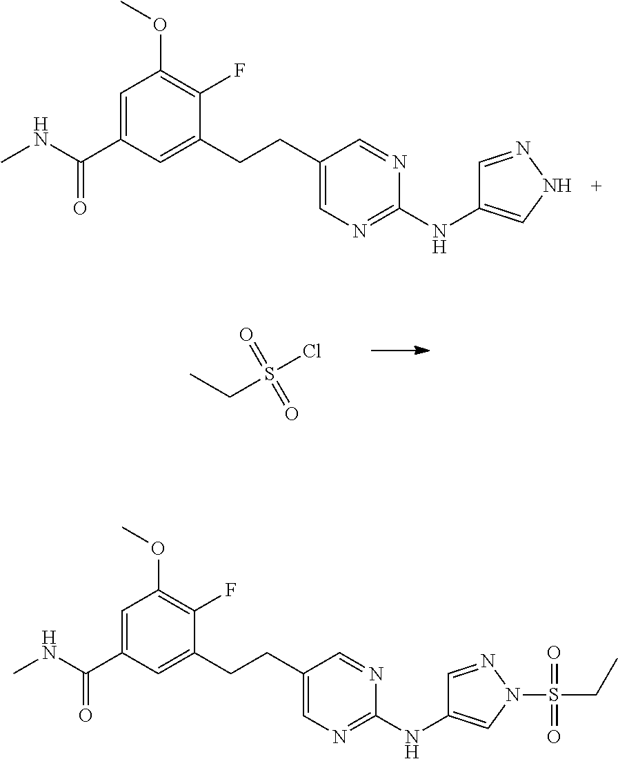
C1=C(C(NC)=O)C=C(CCC2=CN=C(NC3=CNN=C3)N=C2)C(F)=C1OC.CCS(Cl)(=O)=O.C1=C(C(NC)=O)C=C(CCC2=CN=C(NC3=CN(S(=O)(=O)CC)N=C3)N=C2)C(F)=C1OC
